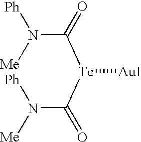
[Te]([AuI])(C(N([Ph])[Me])=O)C(N([Me])[Ph])=O
